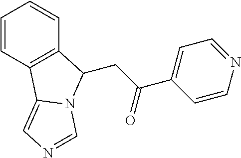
C1=CC2=C(C=C1)C(CC(=O)C1=CC=NC=C1)N1C2=CN=C1
